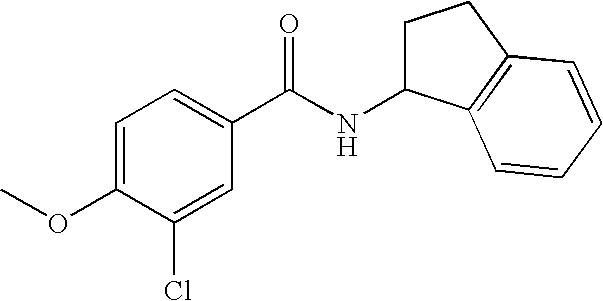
C1=C(OC)C(Cl)=CC(C(NC2CCC3=C2C=CC=C3)=O)=C1
